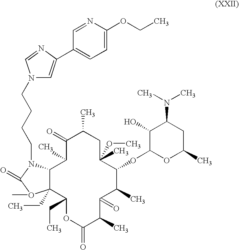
C12C(CC)(C(CC)OC(=O)C(C)C(=O)C(C)C(OC3OC(C)CC(N(C)C)C3O)C(C)(OC)CC(C)C(=O)C1C)O(C)C(=O)N2CCCCN1C=C(C2=CC=C(OCC)N=C2)N=C1
